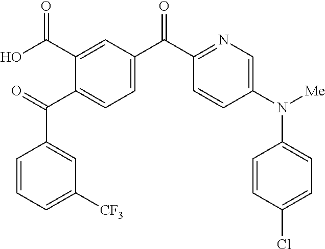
C1(C(C2=CC=C(C(C3=NC=C(N([Me])C4=CC=C(Cl)C=C4)C=C3)=O)C=C2C(O)=O)=O)=CC([CF3])=CC=C1
